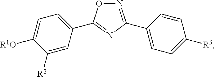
C1([R2])=CC(C2=NC(C3=CC=C([R3])C=C3)=NO2)=CC=C1[R1O]
